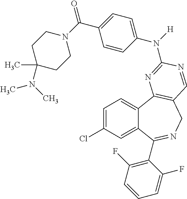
C1=C(Cl)C=C2C(=C1)C1=C(CN=C2C2=C(F)C=CC=C2F)C=NC(N(C2=CC=C(C(N3CCC(C)(N(C)C)CC3)=O)C=C2)[H])=N1
